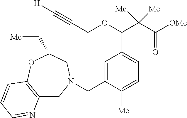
C12=C(OC(C[Me])CN(CC3=CC(C(C(C([OMe])=O)([Me])[Me])OCC#C[H])=CC=C3[Me])C1)C=CC=N2
